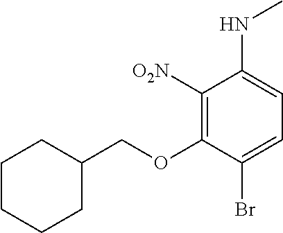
C1([O2N])=C(OCC2CCCCC2)C(Br)=CC=C1NC
